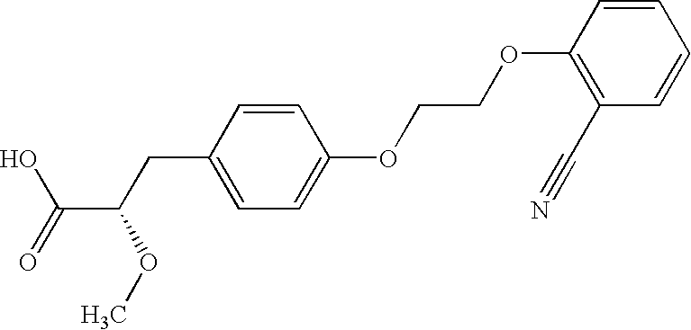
C1=CC(OCCOC2=CC=C(CC(C(=O)O)OC)C=C2)=C(C#N)C=C1
